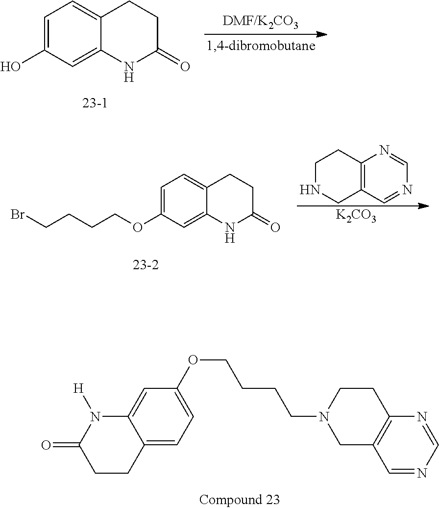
C1=C(O)C=C2C(=C1)CCC(=O)N2.C1CC2=CC=C(OCCCCN3CC4=C(CC3)N=CN=C4)C=C2N([H])C1=O.C1NCC2=C(C1)N=CN=C2.[K2CO3].C1=C(OCCCCBr)C=C2C(=C1)CCC(=O)N2
